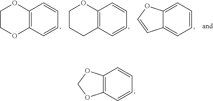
C12=C(C=CC=C1)OCO2.C12=C(C=CC=C1)OCCO2.C12=C(C=CC=C1)CCCO2.C12=CC=CC=C1C=CO2
